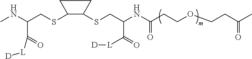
S(C1CCC1SCC(NC(CCOCCC(C)=O)=O)C(=O)[L][D])CC(NC)C(=O)[L][D]
